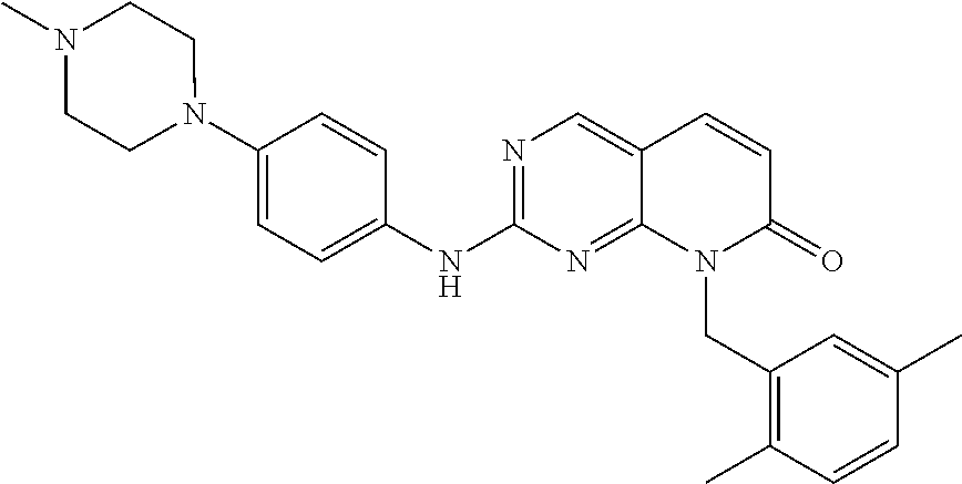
N1(C2=CC=C(NC3=NC=C4C(=N3)N(CC3=C(C)C=CC(C)=C3)C(=O)C=C4)C=C2)CCN(C)CC1
